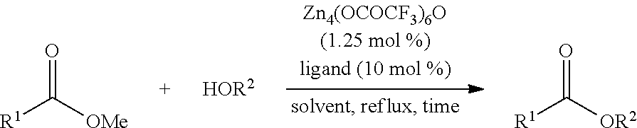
[R1]C([OMe])=O.[HOR2].[R1]C([OR2])=O
